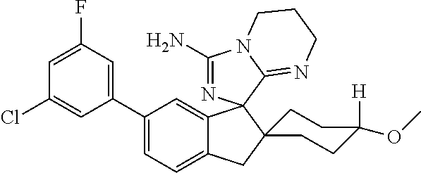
C1=C(F)C=C(C2=CC=C3C(=C2)C2(N=C(N)N4C2=NCCC4)C2(C3)CCC(OC)([H])CC2)C=C1Cl
